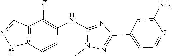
C1(NC2=C(Cl)C3=C(C=C2)NN=C3)=NC(C2=CC=NC(N)=C2)=NN1C
